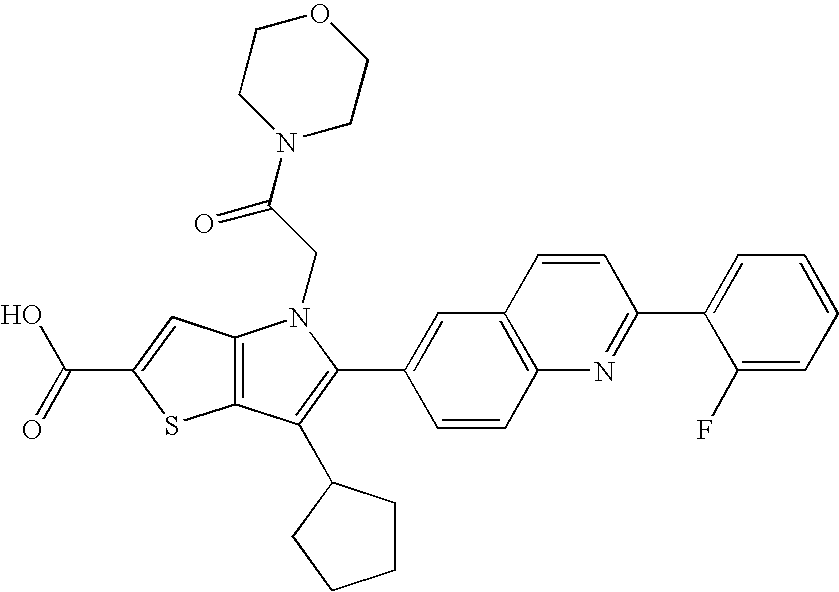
C(C1=CC2=C(S1)C(C1CCCC1)=C(C1=CC3=C(C=C1)N=C(C1=CC=CC=C1F)C=C3)N2CC(N1CCOCC1)=O)(=O)O
